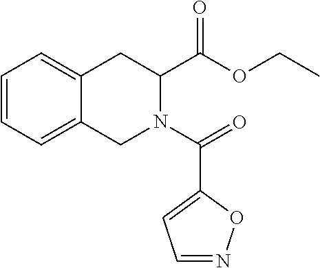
C1=CC=C2C(=C1)CC(C(OCC)=O)N(C(=O)C1=CC=NO1)C2
